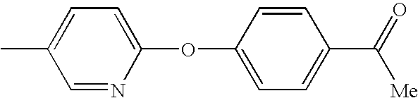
C1=NC(OC2=CC=C(C(=O)[Me])C=C2)=CC=C1C
